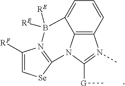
C12=C3C=CC=C1B([RE])([RE])N1=C(N2C([G]C)=N3C)[Se]C=C1[RF]
